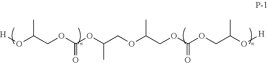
[H]OC(COC(OC(COC(COC(OCC(O[H])C)=O)C)C)=O)C
